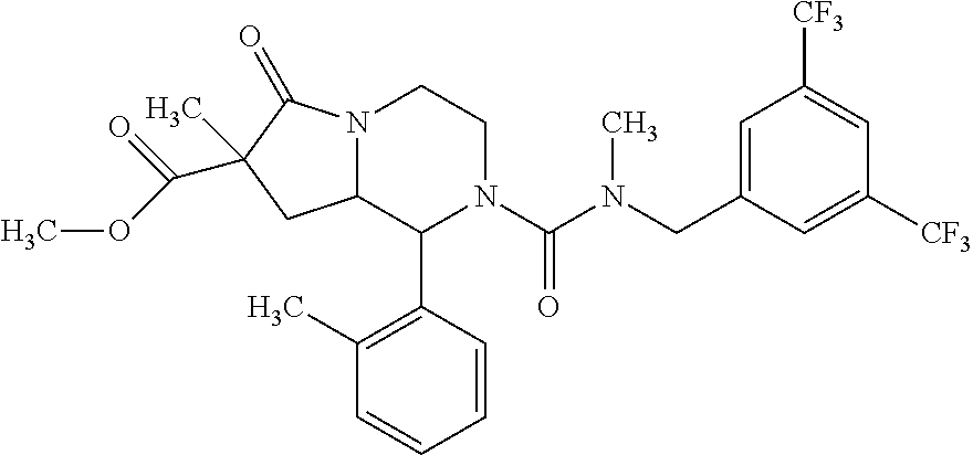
C1=C(CN(C(N2C(C3=C(C)C=CC=C3)C3N(CC2)C(=O)C(C)(C(OC)=O)C3)=O)C)C=C([CF3])C=C1[CF3]
